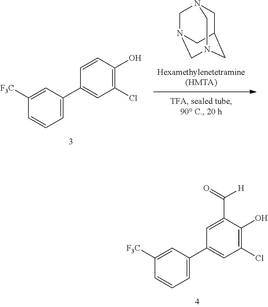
C1=C(C2=CC=CC([F3C])=C2)C=C(C(=O)[H])C(O)=C1Cl.C1C2CN3CN(CN1C3)C2.C1=C(C2=CC=CC([F3C])=C2)C=CC(O)=C1Cl
